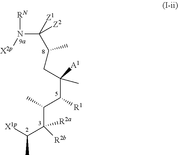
[RN]N(C([Z1])(C(CC(C([R1])C(C)C(C(C)[X1p])([R2a])[R2b])(C)[A1])C)[Z2])[X2p]
